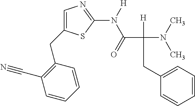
C1=CC(CC2=CN=C(N(C(C([H])(CC3=CC=CC=C3)N(C)C)=O)[H])S2)=C(C#N)C=C1
